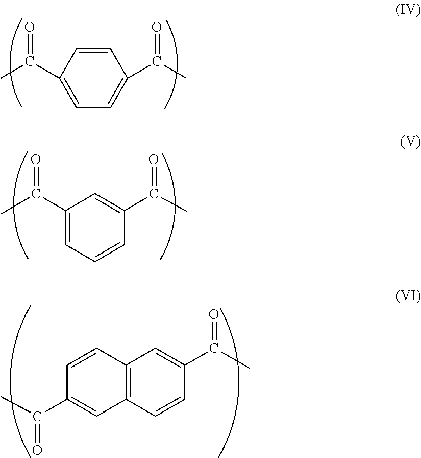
C1(C(=O)C)=CC=C(C(=O)C)C=C1.C1(C(=O)C)=CC=CC(C(=O)C)=C1.C12=C(C=CC(C(=O)C)=C1)C=C(C(=O)C)C=C2
